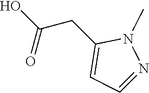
OC(CC1=CC=NN1C)=O
